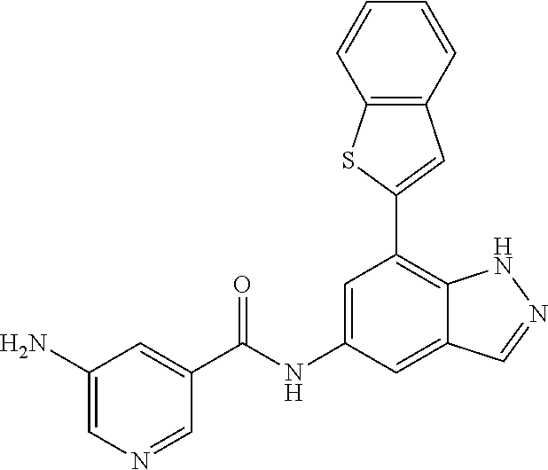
C1=C(NC(=O)C2=CC(N)=CN=C2)C=C2C(=C1C1=CC3=C(S1)C=CC=C3)NN=C2
